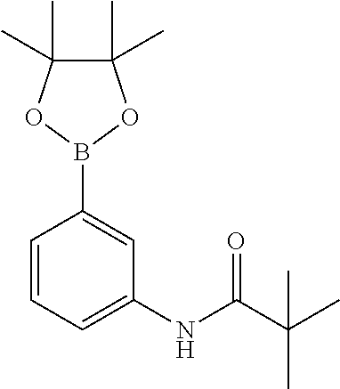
C1(C)(C)C(C)(C)OB(C2=CC(NC(C(C)(C)C)=O)=CC=C2)O1
